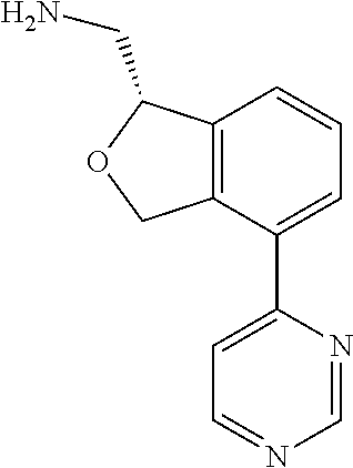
C12=C(C(C3=CC=NC=N3)=CC=C1)COC2CN
